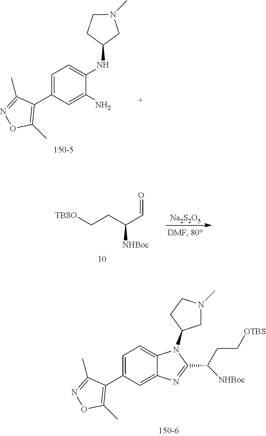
C1=C(C2=C(C)ON=C2C)C=C2C(=C1)N(C1CN(C)CC1)C(C(CC[OTBS])[NHBoc])=N2.C1=C(C2=C(C)ON=C2C)C=C(N)C(NC2CN(C)CC2)=C1.[TBSO]CCC(C=O)[NHBoc].[Na2S2O5]
